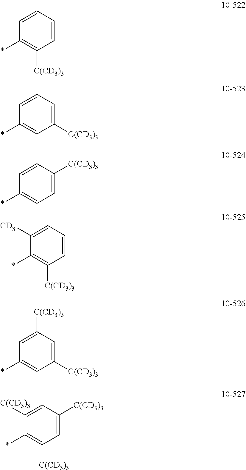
C1=CC=CC([C(CD3)3])=C1*.C1=CC=C([C(CD3)3])C=C1*.C1=CC([C(CD3)3])=CC=C1*.C1([CD3])=CC=CC([C(CD3)3])=C1*.C1=C([C(CD3)3])C=C([C(CD3)3])C=C1*.C1([C(CD3)3])=CC([C(CD3)3])=CC([C(CD3)3])=C1*
